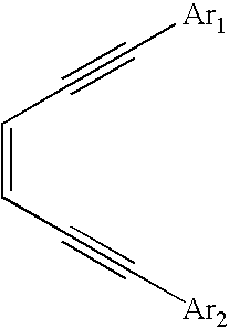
C(=CC#C[Ar2])C#C[Ar1]
